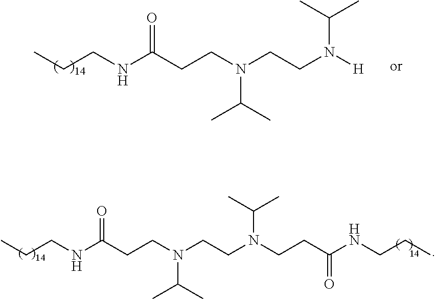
CCCNC(CCN(CCN([H])C(C)C)C(C)C)=O.CCCNC(CCN(CCN(CCC(NCCC)=O)C(C)C)C(C)C)=O
